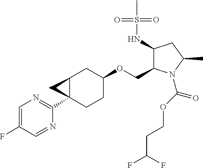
C1=C(F)C=NC(C23CCC(OCC4C(NS(C)(=O)=O)CC(C)N4C(OCCC(F)F)=O)CC2C3)=N1
